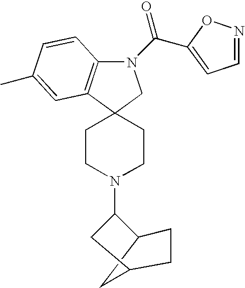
N1(C(=O)C2=CC=NO2)C2=C(C3(C1)CCN(C1CC4CC1CC4)CC3)C=C(C)C=C2
